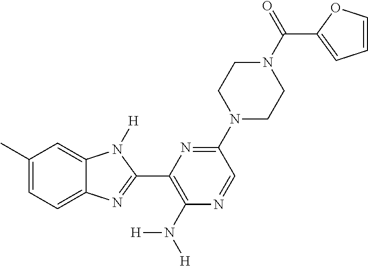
C1(C)=CC=C2C(=C1)N([H])C(C1=C(N([H])[H])N=CC(N3CCN(C(=O)C4=CC=CO4)CC3)=N1)=N2
